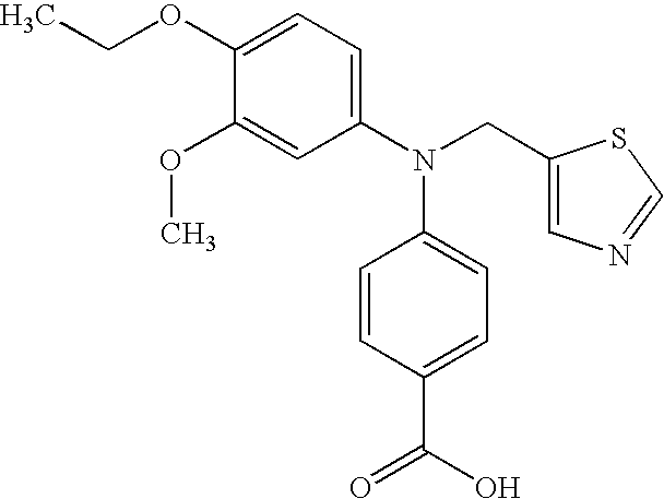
C1(OCC)=CC=C(N(CC2=CN=CS2)C2=CC=C(C(O)=O)C=C2)C=C1OC
